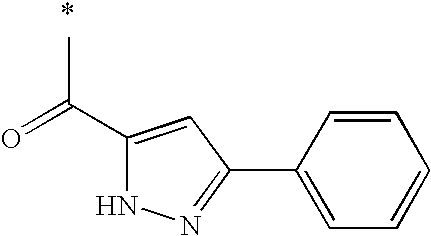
O=C(C1=CC(C2=CC=CC=C2)=NN1)C
